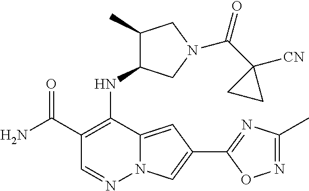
C1(C(N)=O)=C(NC2C(C)CN(C(C3([CN])CC3)=O)C2)C2=CC(C3=NC(C)=NO3)=CN2N=C1
